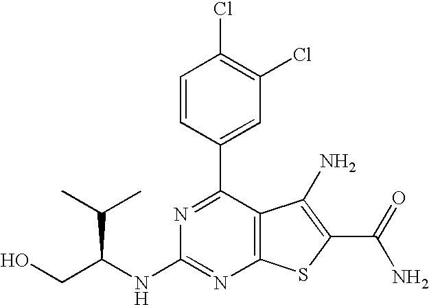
C1(C2=CC(Cl)=C(Cl)C=C2)=NC(NC(CO)C(C)C)=NC2=C1C(N)=C(C(N)=O)S2
